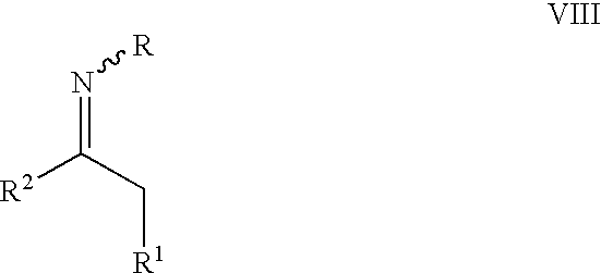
[R2]C(C[R1])=N[R]
